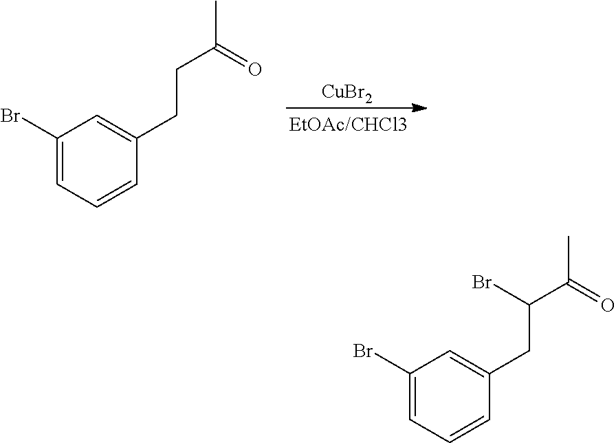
[CuBr2].C1(Br)=CC=CC(CCC(=O)C)=C1.C1(Br)=CC=CC(CC(C(=O)C)Br)=C1
